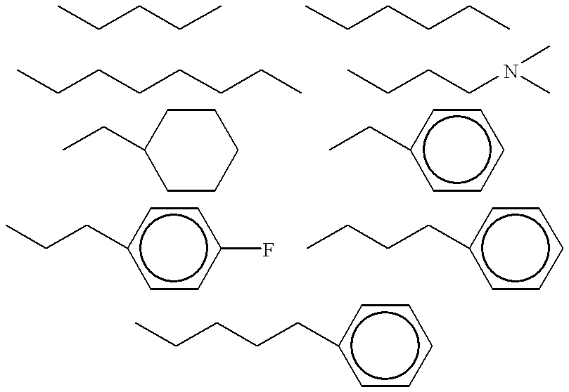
CCCCC.CCCCCC.CCCCCCCC.CCCCN(C)C.C1CCCCC1CC.c1(CC)ccccc1.c1(CCC)ccc(F)cc1.c1(CCCC)ccccc1.CCCCCc1ccccc1
